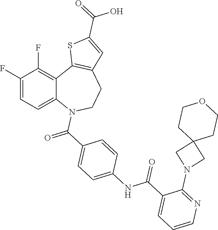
C1(F)=CC=C2C(=C1F)C1=C(CCN2C(C2=CC=C(NC(C3=CC=CN=C3N3CC4(C3)CCOCC4)=O)C=C2)=O)C=C(C(=O)O)S1
